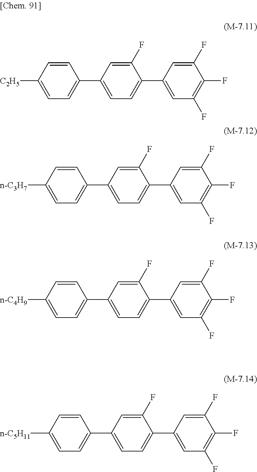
[C2H5]C1=CC=C(C2=CC=C(C3=CC(F)=C(F)C(F)=C3)C(F)=C2)C=C1.[n-C3H7]C1=CC=C(C2=CC=C(C3=CC(F)=C(F)C(F)=C3)C(F)=C2)C=C1.[n-C4H9]C1=CC=C(C2=CC=C(C3=CC(F)=C(F)C(F)=C3)C(F)=C2)C=C1.[n-C5H11]C1=CC=C(C2=CC=C(C3=CC(F)=C(F)C(F)=C3)C(F)=C2)C=C1
